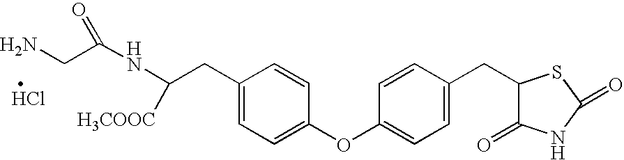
C1(CC(NC(CN)=O)[H3COOC])=CC=C(OC2=CC=C(CC3C(=O)NC(=O)S3)C=C2)C=C1.Cl
